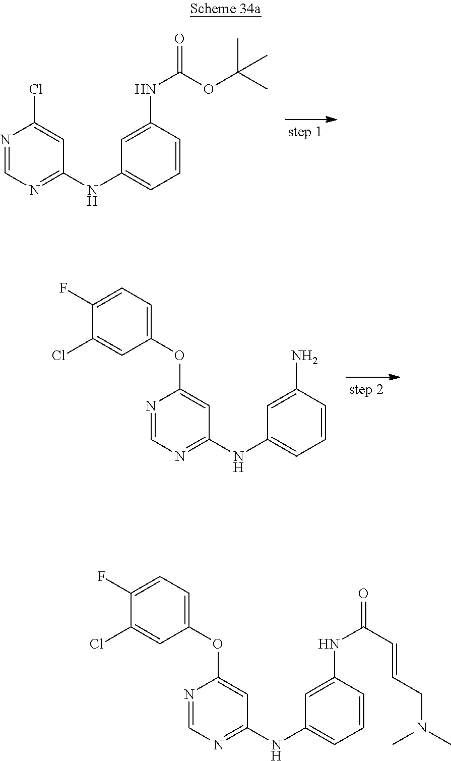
N1=CN=C(NC2=CC=CC(NC(=O)OC(C)(C)C)=C2)C=C1Cl.N1=CN=C(NC2=CC=CC(N)=C2)C=C1OC1=CC=C(F)C(Cl)=C1.N1=CN=C(NC2=CC=CC(NC(=O)C=CCN(C)C)=C2)C=C1OC1=CC=C(F)C(Cl)=C1
